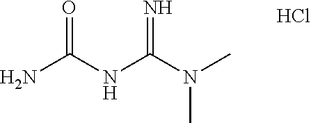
N(C(N)=O)C(N(C)C)=N.Cl
